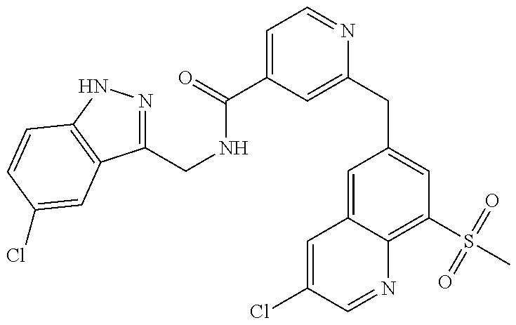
C1(CNC(C2=CC=NC(CC3=CC(S(C)(=O)=O)=C4C(=C3)C=C(Cl)C=N4)=C2)=O)=NNC2=C1C=C(Cl)C=C2
